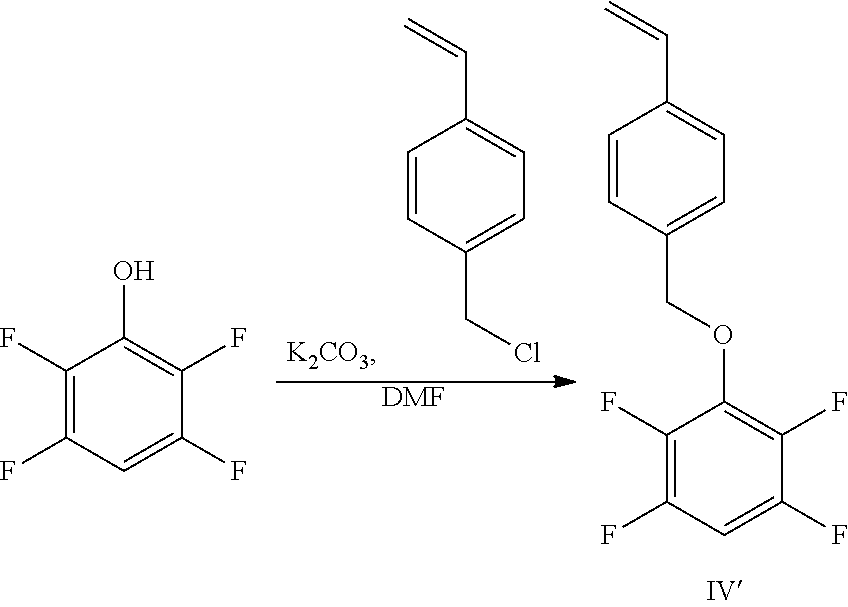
C1=CC(CCl)=CC=C1C=C.[DMF].C1(F)=C(F)C=C(F)C(F)=C1OCC1=CC=C(C=C)C=C1.C1(F)=C(F)C=C(F)C(F)=C1O
